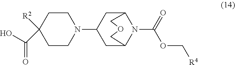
C1CN(C2CC3N(C(=O)OC[R4])C(C2)COC3)CCC1([R2])C(O)=O
